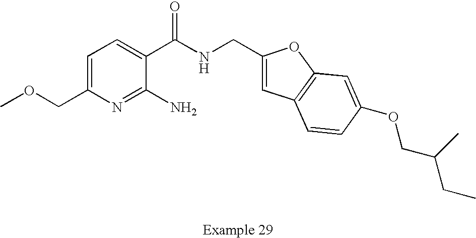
C1=C(COC)N=C(N)C(C(NCC2=CC3=C(O2)C=C(OCC(CC)C)C=C3)=O)=C1
